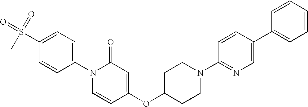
CS(C1=CC=C(N2C=CC(OC3CCN(C4=NC=C(C5=CC=CC=C5)C=C4)CC3)=CC2=O)C=C1)(=O)=O
